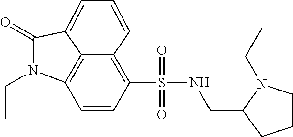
C1=CC(S(NCC2CCCN2CC)(=O)=O)=C2C=CC=C3C(=O)N(CC)C1=C23
